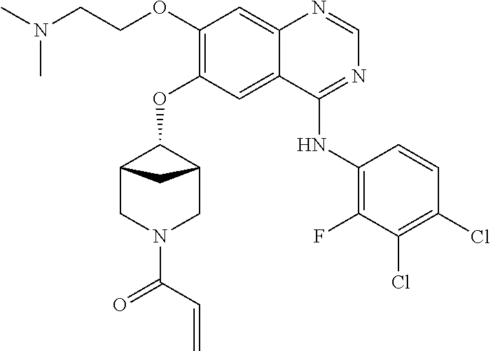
N1(C(C=C)=O)CC2CC(C1)C2OC1=C(OCCN(C)C)C=C2N=CN=C(NC3=C(F)C(Cl)=C(Cl)C=C3)C2=C1
